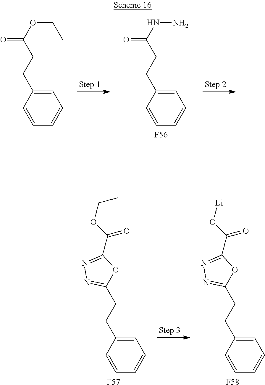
C1=C(CCC(OCC)=O)C=CC=C1.C1=C(CCC(NN)=O)C=CC=C1.[F56].C1=C(CCC2=NN=C(C(OCC)=O)O2)C=CC=C1.[F57].C1=C(CCC2=NN=C(C(O[Li])=O)O2)C=CC=C1.[F58]
